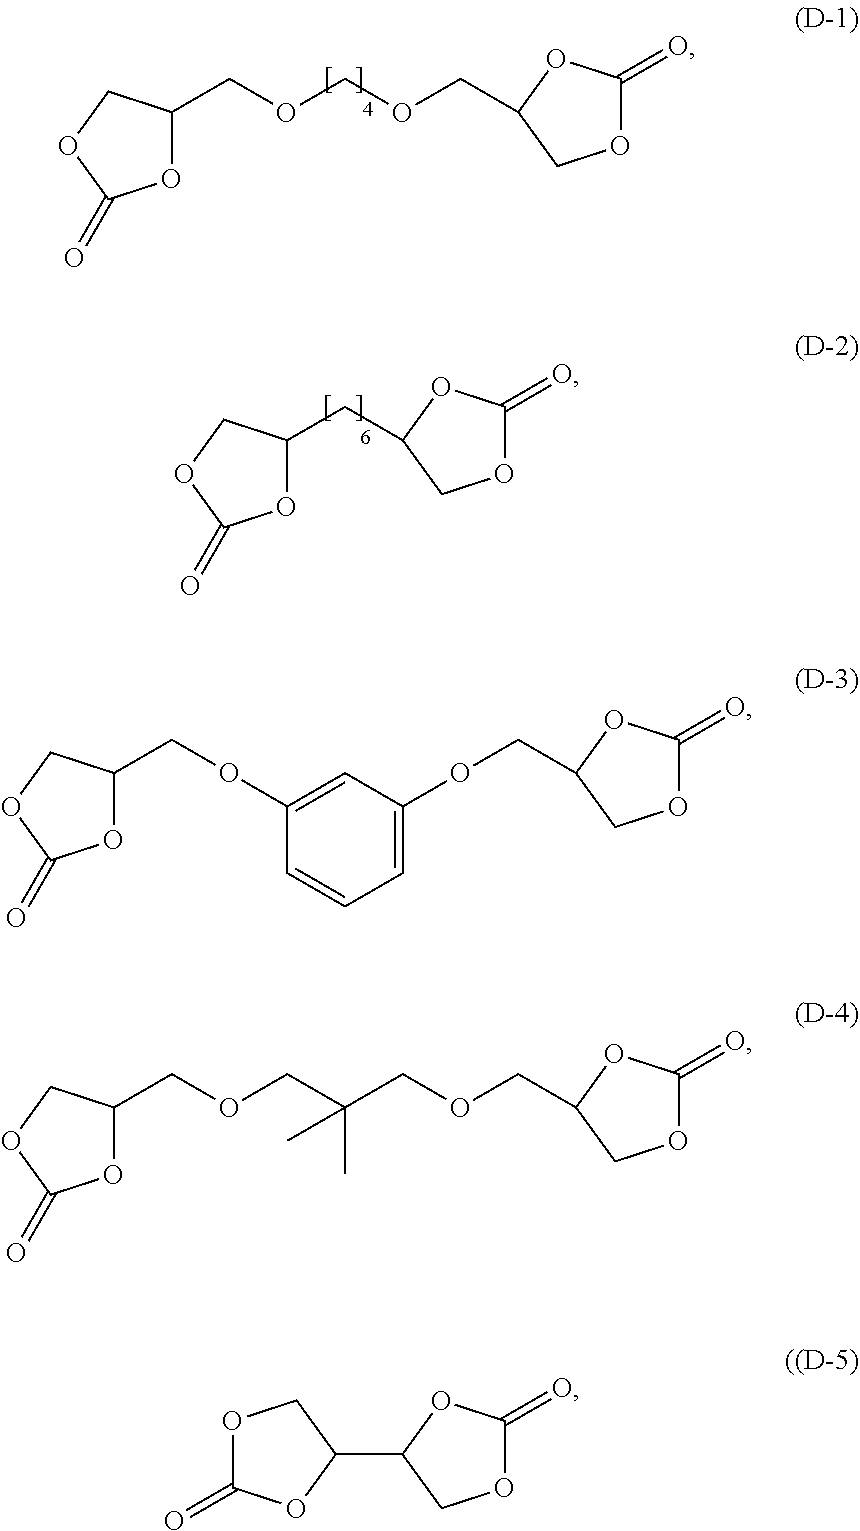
O1C(=O)OCC1COC1=CC(OCC2COC(=O)O2)=CC=C1.O1C(=O)OCC1COCC(COCC1COC(=O)O1)(C)C.C1(COCOCC2COC(=O)O2)OC(=O)OC1.O1C(=O)OCC1CC1COC(=O)O1.O1C(=O)OC(C2COC(=O)O2)C1
